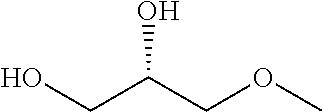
OCC(COC)O
